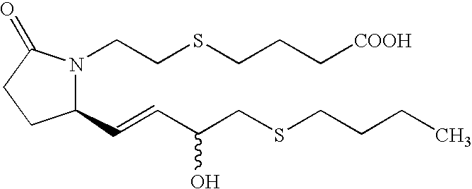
C1(C=CC(CSCCCC)O)N(CCSCCC[COOH])C(=O)CC1
